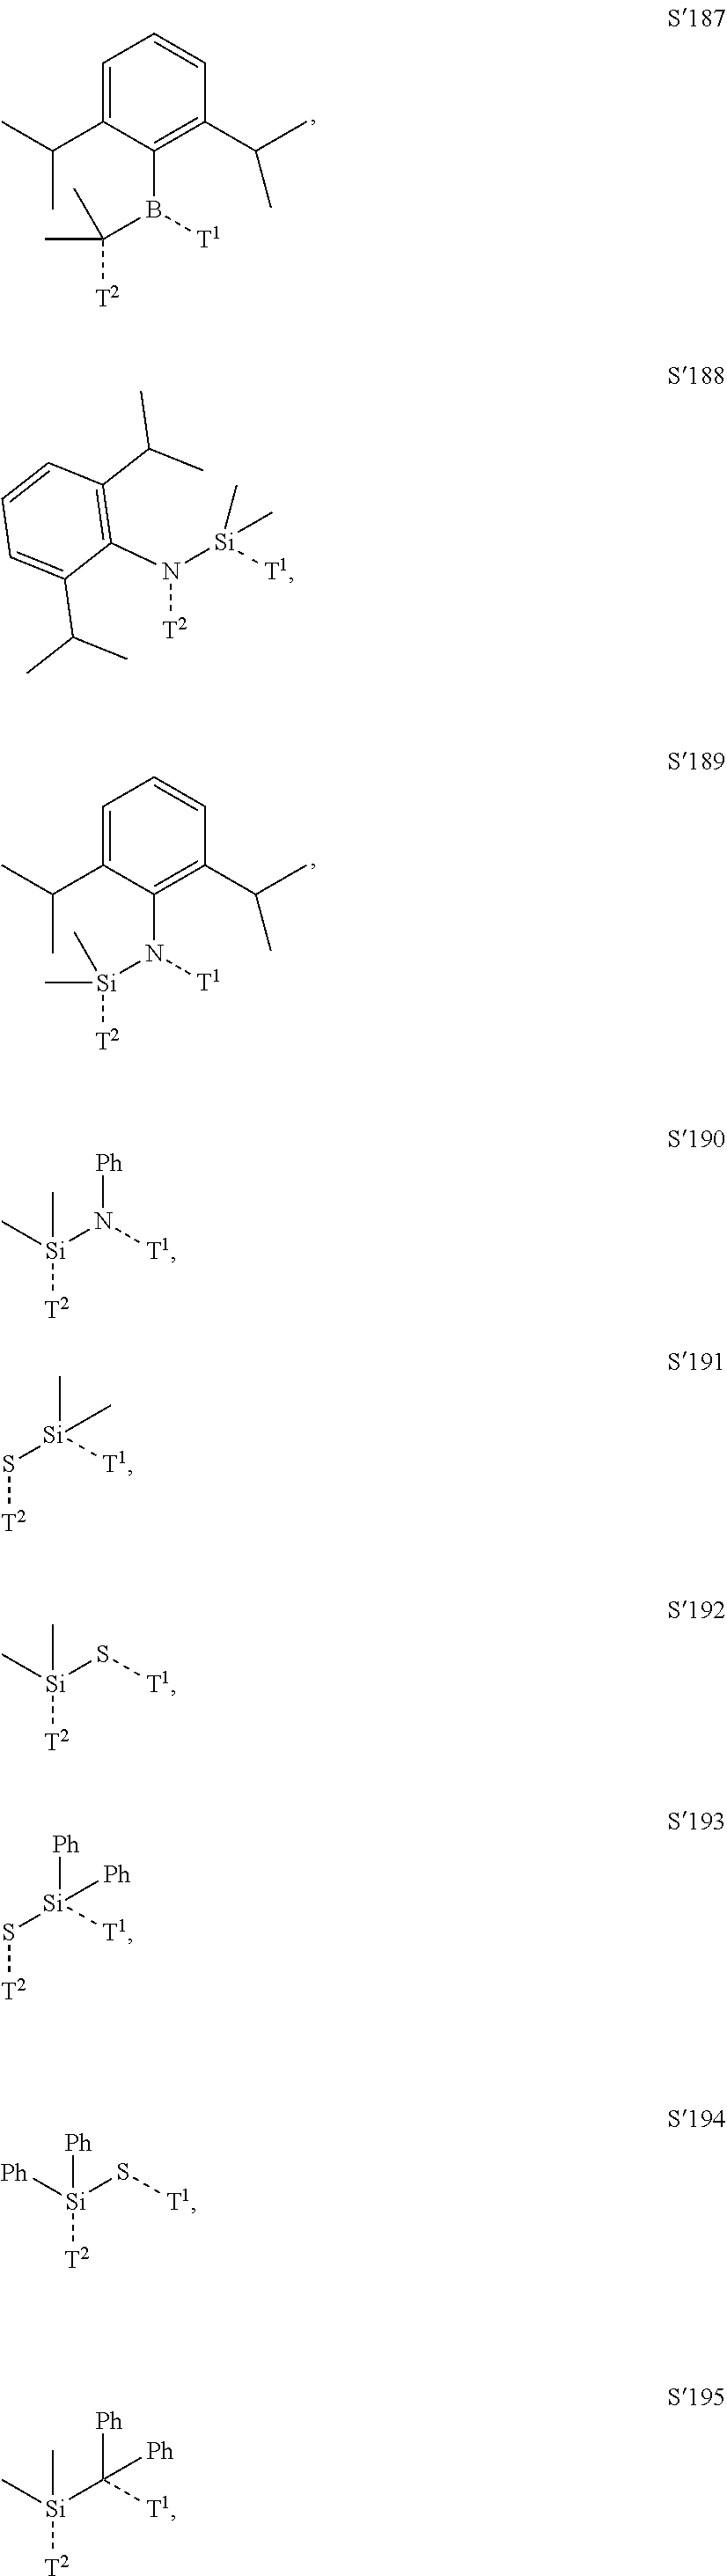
C1(N([T2])[Si]([T1])(C)C)=C(C(C)C)C=CC=C1C(C)C.C([T2])(B([T1])C1=C(C(C)C)C=CC=C1C(C)C)(C)C.[Si]([T2])(N([T1])C1=C(C(C)C)C=CC=C1C(C)C)(C)C.[Si]([T2])(N([T1])[Ph])(C)C.S([T2])[Si]([T1])(C)C.[Si]([T2])(S[T1])(C)C.S([T2])[Si]([T1])([Ph])[Ph].[Si]([T2])(S[T1])([Ph])[Ph].[Si]([T2])(C([T1])([Ph])[Ph])(C)C
